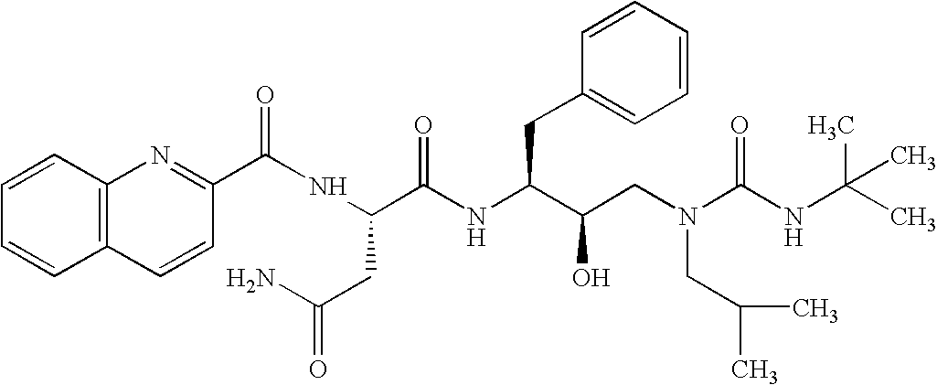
C1=CC=CC2=C1N=C(C(NC(C(NC(C(CN(C(NC(C)(C)C)=O)CC(C)C)O)CC1=CC=CC=C1)=O)CC(N)=O)=O)C=C2
